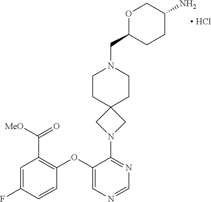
C1=C(F)C=CC(OC2=CN=CN=C2N2CC3(C2)CCN(CC2CCC(N)CO2)CC3)=C1C(=O)[MeO].[ HCl]
